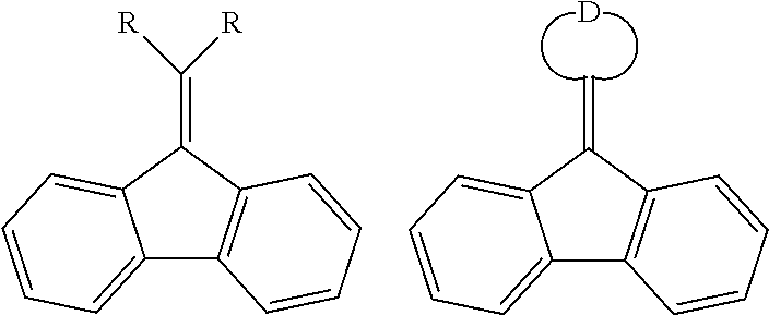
[D].C12=CC=CC=C1C(=C)C1=C2C=CC=C1.C12=CC=CC=C1C(=C([R])[R])C1=C2C=CC=C1
